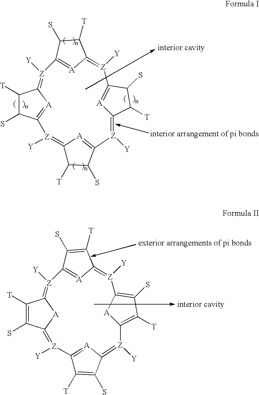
C1([T])C(S)C2=[A]C1=[Z]([Y])C1=[A]C(=[Z]([Y])C3=[A]C(=[Z]([Y])C4=[A]C(=[Z]2[Y])C([T])C4S)C([T])C3S)C([T])C1S.C1([T])=C(S)C2=[Z]([Y])C3=[A]C(=[Z]([Y])C4=C([T])C(S)=C([A]4)[Z]([Y])=C4C([T])=C(S)C(=[A]4)[Z]([Y])=C1[A]2)C(S)=C3[T]
